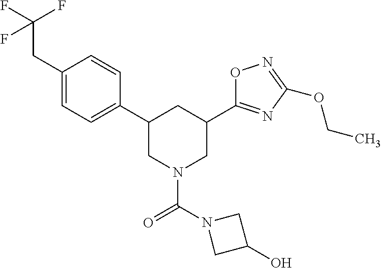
C1(C2CN(C(N3CC(O)C3)=O)CC(C3=NC(OCC)=NO3)C2)=CC=C(CC(F)(F)F)C=C1
